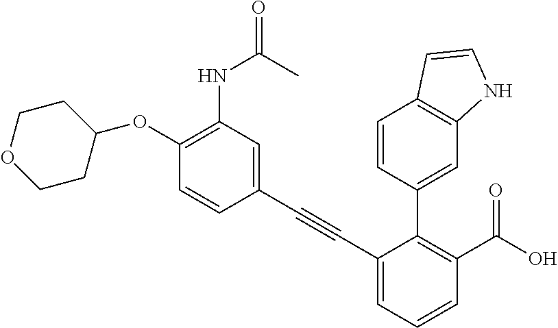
C1=C(C#CC2=CC(NC(C)=O)=C(OC3CCOCC3)C=C2)C(C2=CC3=C(C=C2)C=CN3)=C(C(O)=O)C=C1
